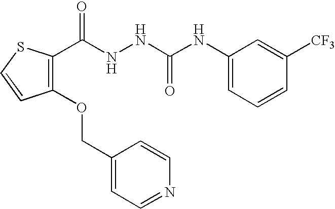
C1(NC(=O)NNC(=O)C2=C(OCC3=CC=NC=C3)C=CS2)=CC=CC([CF3])=C1
